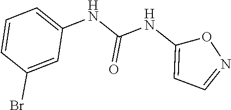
C1=CC(Br)=CC(NC(NC2=CC=NO2)=O)=C1
